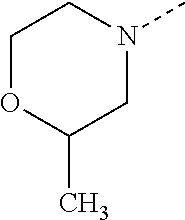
C1OC(C)CN(C)C1
